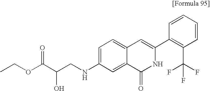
C1=CC=CC(C2=CC3=CC=C(NCC(C(OCC)=O)O)C=C3C(=O)N2)=C1C(F)(F)F
